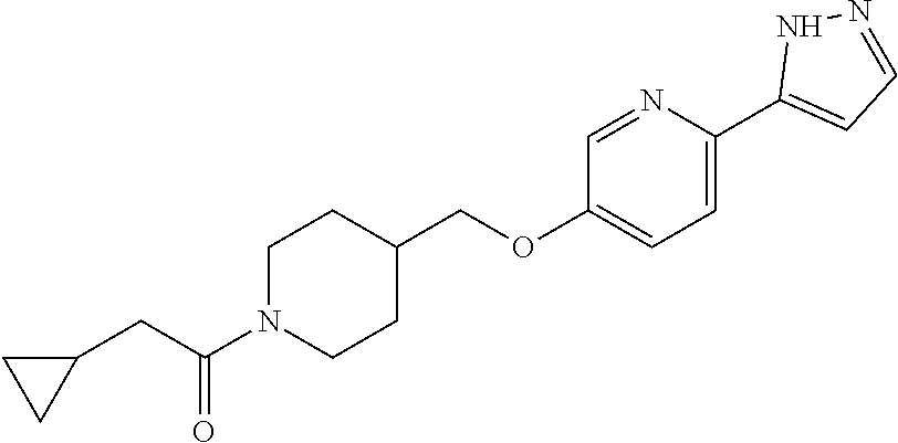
C1N(C(CC2CC2)=O)CCC(COC2=CC=C(C3=CC=NN3)N=C2)C1
